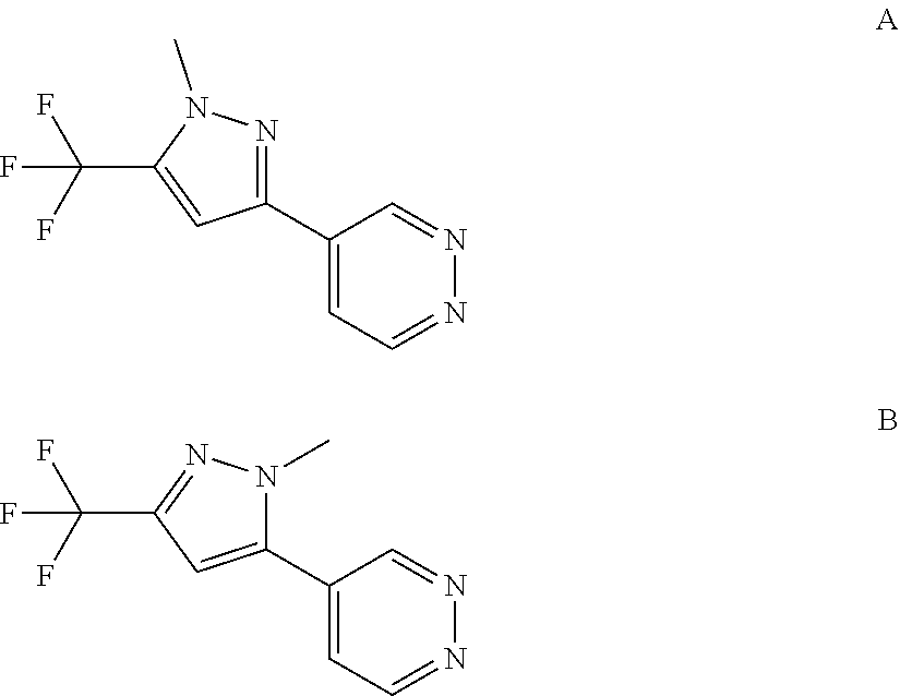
C1(C2=CC=NN=C2)=NN(C)C(C(F)(F)F)=C1.C1(C2=CC=NN=C2)=CC(C(F)(F)F)=NN1C
